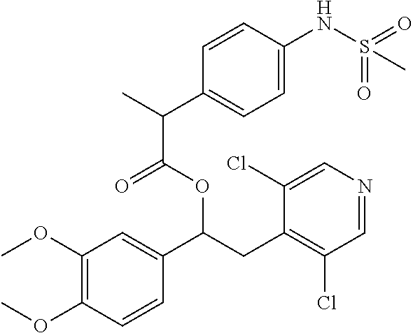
C1(OC)=C(OC)C=CC(C(CC2=C(Cl)C=NC=C2Cl)OC(C(C2=CC=C(NS(=O)(=O)C)C=C2)C)=O)=C1
